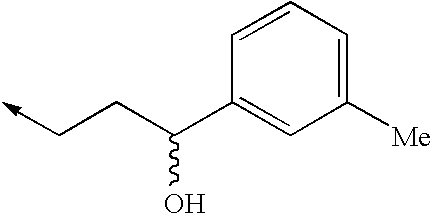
C1=CC=C([Me])C=C1C(CC->C)O
